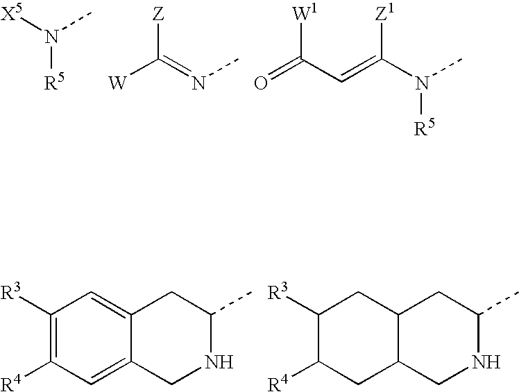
N([R5])([X5])C.[Z]C(=NC)[W].[Z1]C(N(C)[R5])=CC(=O)[W1].C1([R3])=C([R4])C=C2C(=C1)CC(C)NC2.C1([R3])C([R4])CC2C(C1)CC(C)NC2
